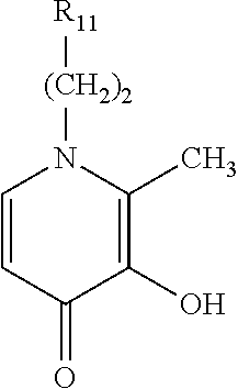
[(CH2)2]([R11])N1C(C)=C(O)C(=O)C=C1
